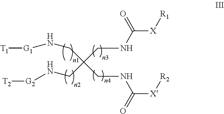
C([X][R1])(NCC(CN[G2][T2])(CNC([X][R2])=O)CN[G1][T1])=O
